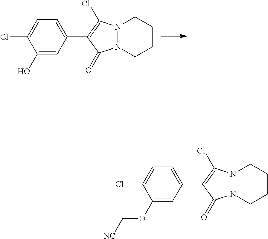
N12N(CCCC1)C(=O)C(C1=CC=C(Cl)C(O)=C1)=C2Cl.N12N(CCCC1)C(=O)C(C1=CC=C(Cl)C(OC[NC])=C1)=C2Cl
